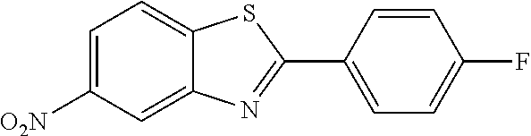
C1=C([O2N])C=C2C(=C1)SC(C1=CC=C(F)C=C1)=N2
